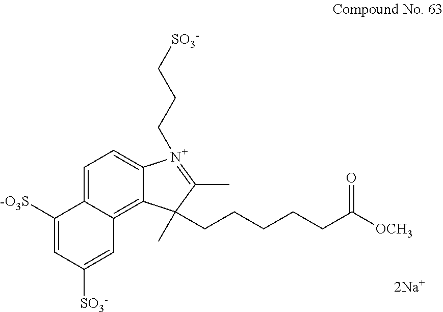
C1([-O3S])=CC([SO3-])=CC2=C3C(=CC=C12)N(CCC[SO3-])=C(C)C3(C)CCCCCC([OCH3])=O
